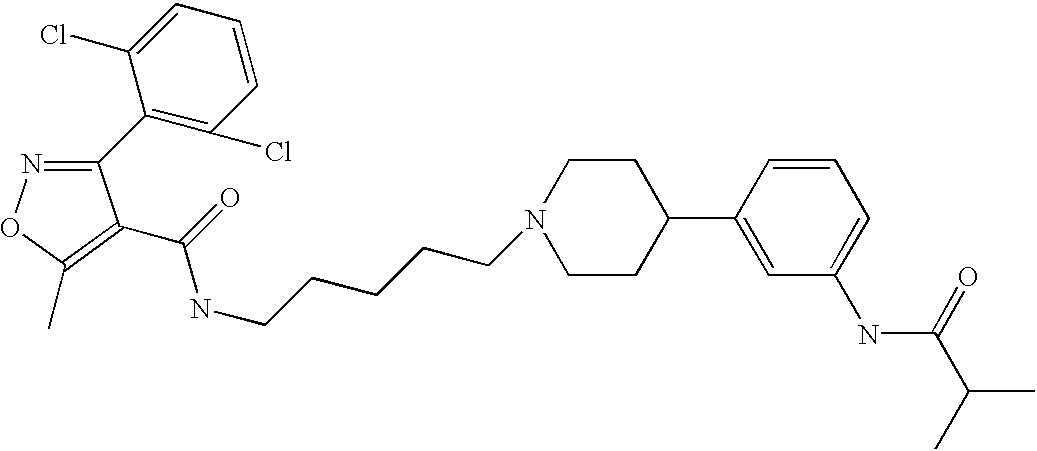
C1(C2=NOC(C)=C2C(=O)NCCCCCN2CCC(C3=CC(NC(=O)C(C)C)=CC=C3)CC2)=C(Cl)C=CC=C1Cl
